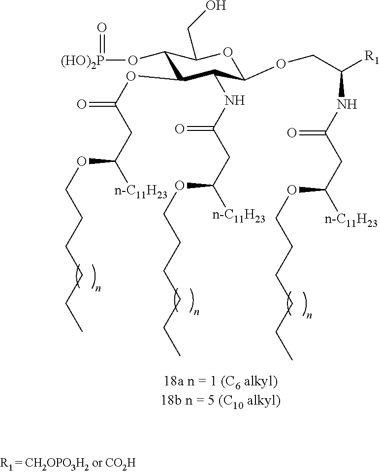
C1(O[(HO)2P]=O)C(OC(CC(OCCCCCC)[n-C11H23])=O)C(NC(CC(OCCCCCC)[n-C11H23])=O)C(OCC(NC(CC(OCCCCCC)[n-C11H23])=O)[R1])OC1CO
